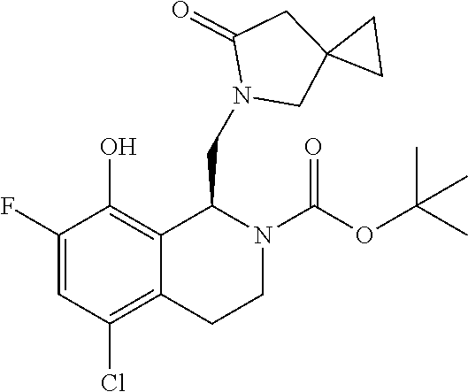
OC1=C2C(=C(Cl)C=C1F)CCN(C(OC(C)(C)C)=O)C2CN1CC2(CC1=O)CC2
